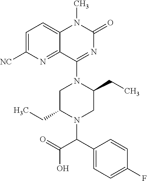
C1=C([NC])N=C2C(=C1)N(C)C(=O)N=C2N1CC(CC)N(C(C2=CC=C(F)C=C2)C(=O)O)CC1CC
